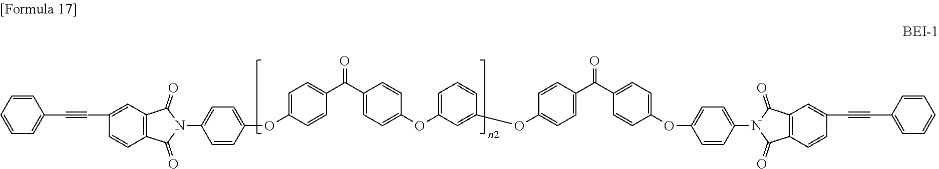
N1(C2=CC=C(OC3=CC=C(C(C4=CC=C(OC5=CC=CC(OC6=CC=C(C(=O)C7=CC=C(OC8=CC=C(N9C(=O)C%10=C(C=CC(C#CC%11=CC=CC=C%11)=C%10)C9=O)C=C8)C=C7)C=C6)=C5)C=C4)=O)C=C3)C=C2)C(=O)C2=C(C1=O)C=CC(C#CC1=CC=CC=C1)=C2
